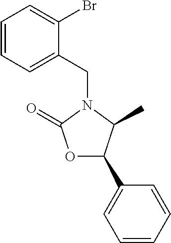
C1=CC=C(CN2C(C)C(C3=CC=CC=C3)OC2=O)C(Br)=C1
